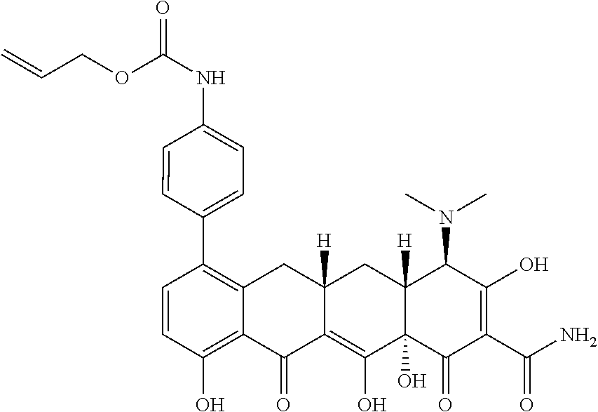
C1=CC(O)=C2C(=C1C1=CC=C(NC(OCC=C)=O)C=C1)CC1([H])C(=C(O)C3(O)C([H])(C1)C(N(C)C)C(O)=C(C(N)=O)C3=O)C2=O
